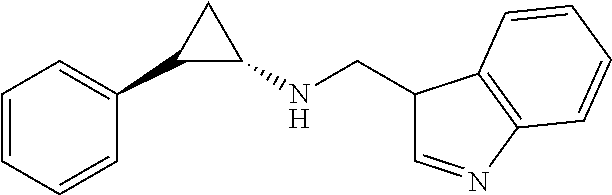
C1=CC=CC(C2C(NCC3C=NC4=C3C=CC=C4)C2)=C1
